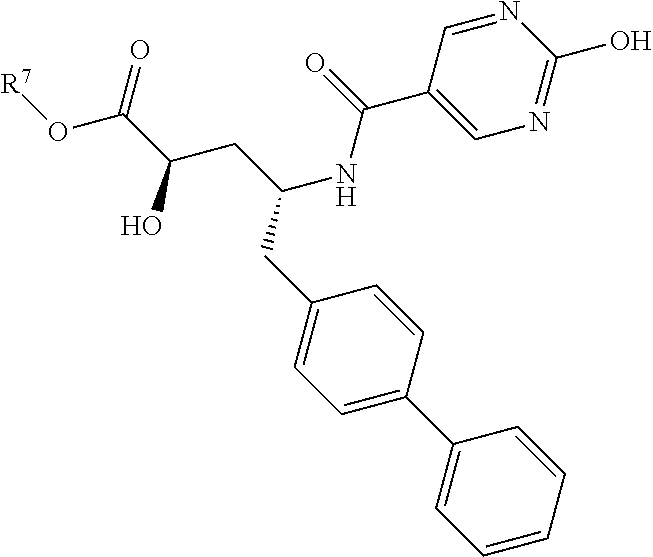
C1(C(NC(CC2=CC=C(C3=CC=CC=C3)C=C2)CC(C(=O)O[R7])O)=O)=CN=C(O)N=C1
